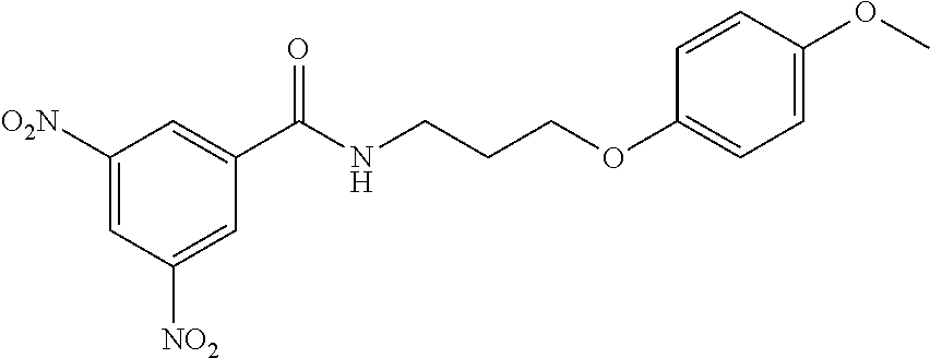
C1(C(NCCCOC2=CC=C(OC)C=C2)=O)=CC([O2N])=CC([NO2])=C1
